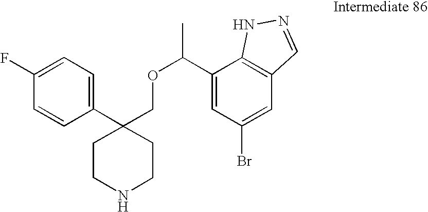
C1(C(OCC2(C3=CC=C(F)C=C3)CCNCC2)C)=CC(Br)=CC2=C1NN=C2
